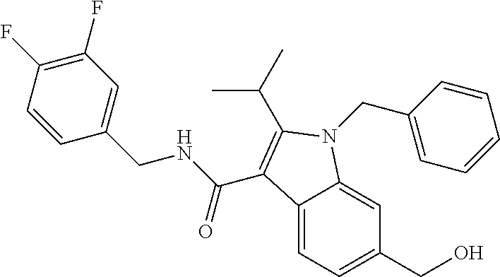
C1(F)=C(F)C=CC(CNC(=O)C2=C(C(C)C)N(CC3=CC=CC=C3)C3=CC(CO)=CC=C32)=C1
